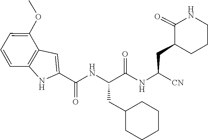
N(C(CC1C(=O)NCCC1)[CN])C(C(NC(=O)C1=CC2=C(N1)C=CC=C2OC)CC1CCCCC1)=O
